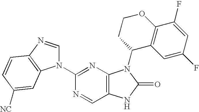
C12=C(N=C(N3C=NC4=C3C=C([NC])C=C4)N=C1)N(C1C3=C(OCC1)C(F)=CC(F)=C3)C(=O)N2
